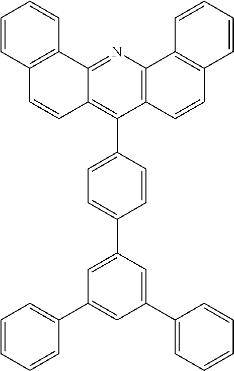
C12=C(N=C3C(=C1C1=CC=C(C4=CC(C5=CC=CC=C5)=CC(C5=CC=CC=C5)=C4)C=C1)C=CC1=C3C=CC=C1)C1=C(C=C2)C=CC=C1
